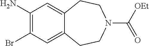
C1(Br)=C(N)C=C2C(=C1)CCN(C([OEt])=O)CC2
